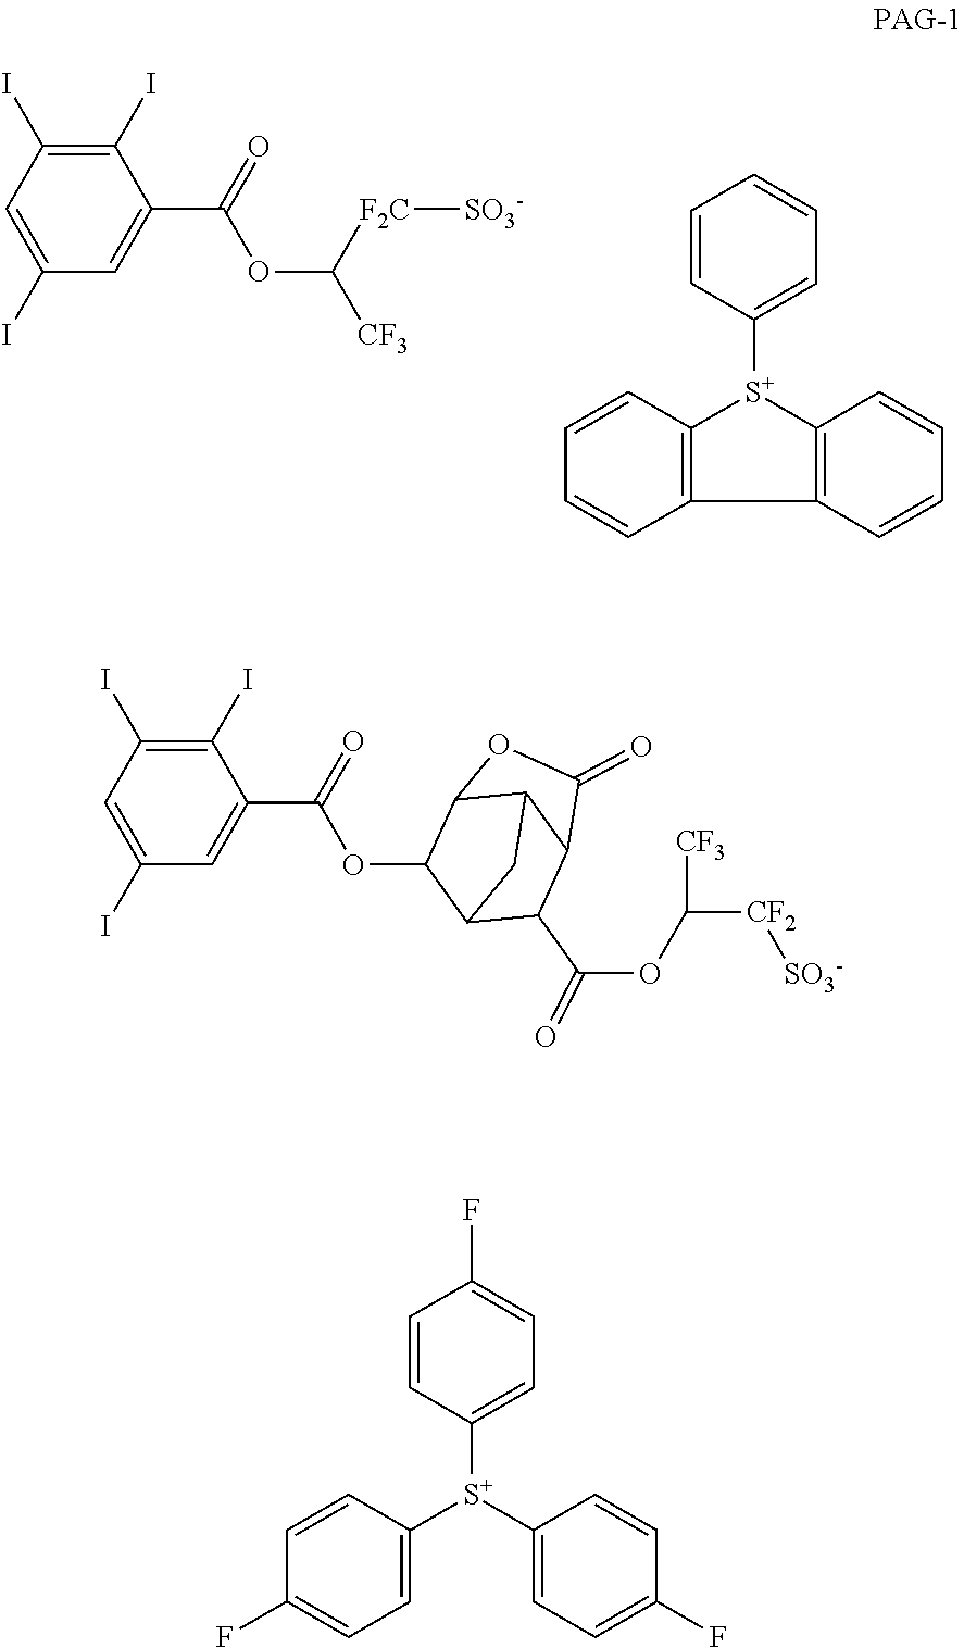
C1=C(I)C=C(C(=O)OC([CF3])[F2C][SO3-])C(I)=C1I.C1=CC([S+]2C3=C(C4=C2C=CC=C4)C=CC=C3)=CC=C1.C12C(C(OC([CF2][SO3-])[CF3])=O)C3C(C(OC3=O)C1OC(C1=CC(I)=CC(I)=C1I)=O)C2.C1=CC([S+](C2=CC=C(F)C=C2)C2=CC=C(F)C=C2)=CC=C1F
